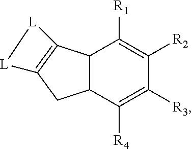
C12C(C([R4])=C([R3])C([R2])=C1[R1])CC1=C2[L][L]1
